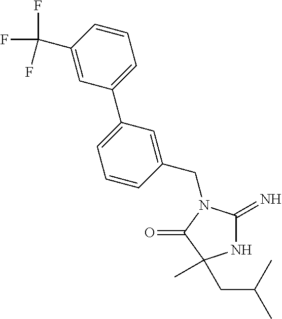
C1(CN2C(=N)NC(C)(CC(C)C)C2=O)=CC(C2=CC=CC(C(F)(F)F)=C2)=CC=C1
